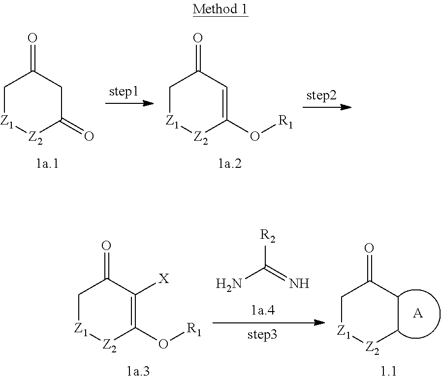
C1[Z1][Z2]C(=O)CC1=O.C1[Z1][Z2]C(O[R1])=CC1=O.C1[Z1][Z2]C(O[R1])=C([X])C1=O.NC(=N)[R2].C1[Z1][Z2]CCC1=O.[A]
